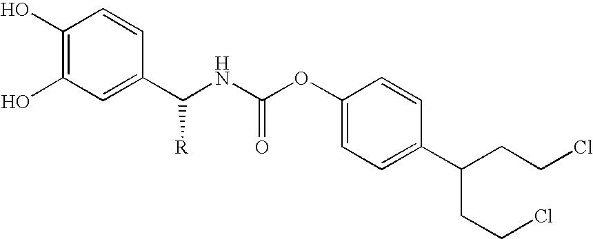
C1(O)=C(O)C=C(C(NC(OC2=CC=C(C(CCCl)CCCl)C=C2)=O)[R])C=C1
